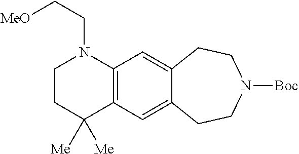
C1CC([Me])([Me])C2=C(N1CC[MeO])C=C1C(=C2)CCN([Boc])CC1
